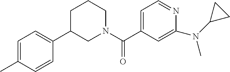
C1=C(N(C2CC2)C)N=CC=C1C(N1CCCC(C2=CC=C(C)C=C2)C1)=O
